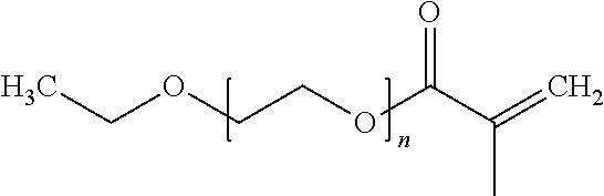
CCOCCOC(C(=C)C)=O
